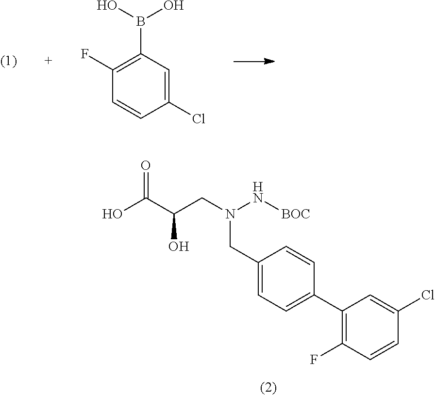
C1(Cl)=CC(B(O)O)=C(F)C=C1.OC(C(CN(N[BOC])CC1=CC=C(C2=C(F)C=CC(Cl)=C2)C=C1)O)=O
